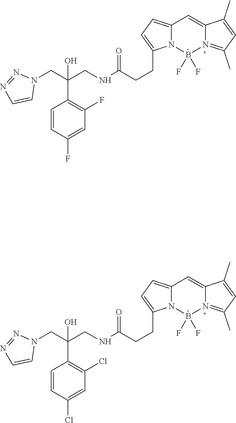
C1=CC(F)=CC(F)=C1C(CNC(=O)CCC1=CC=C2N1B(F)(F)N1=C(C)C=C(C)C1=C2)(CN1N=NC=C1)O.C1=CC(Cl)=CC(Cl)=C1C(CNC(=O)CCC1=CC=C2N1B(F)(F)N1=C(C)C=C(C)C1=C2)(CN1N=NC=C1)O
